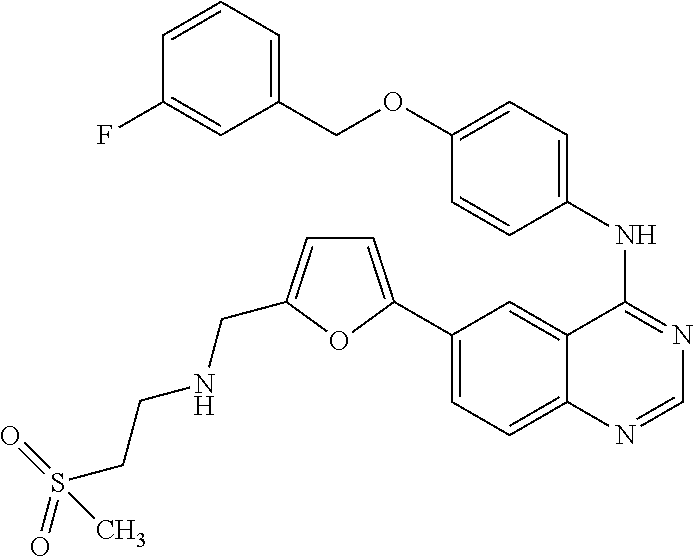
C1(C2=CC=C(CNCCS(=O)(=O)C)O2)=CC=C2C(=C1)C(NC1=CC=C(OCC3=CC=CC(F)=C3)C=C1)=NC=N2
